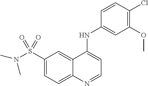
N(S(C1=CC=C2C(=C1)C(NC1=CC(OC)=C(Cl)C=C1)=CC=N2)(=O)=O)(C)C
